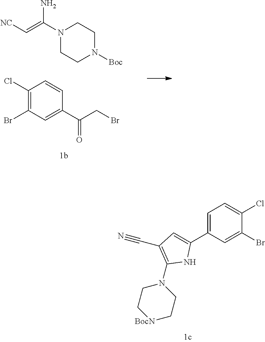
C1=C(C2=CC(C#N)=C(N3CC[BocN]CC3)N2)C=C(Br)C(Cl)=C1.C1(Cl)=C(Br)C=C(C(CBr)=O)C=C1.N1(C(=C[NC])N)CCN([Boc])CC1
